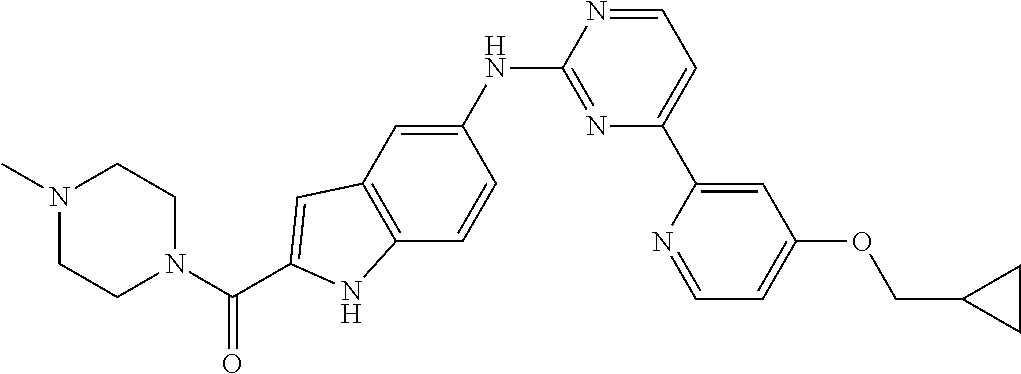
C1N(C)CCN(C(C2=CC3=C(C=CC(NC4=NC(C5=CC(OCC6CC6)=CC=N5)=CC=N4)=C3)N2)=O)C1
